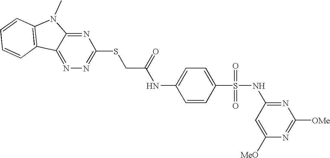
C1=CC2=C(C=C1)C1=NN=C(SCC(=O)NC3=CC=C(S(=O)(=O)NC4=NC([OMe])=NC([MeO])=C4)C=C3)N=C1N2C
